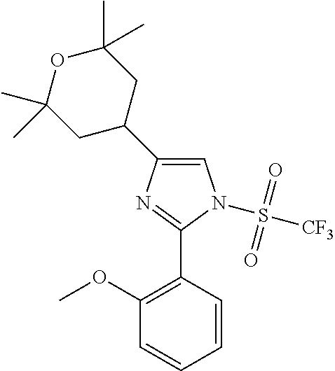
C1=C(C2CC(C)(C)OC(C)(C)C2)N=C(C2=C(OC)C=CC=C2)N1S([CF3])(=O)=O
